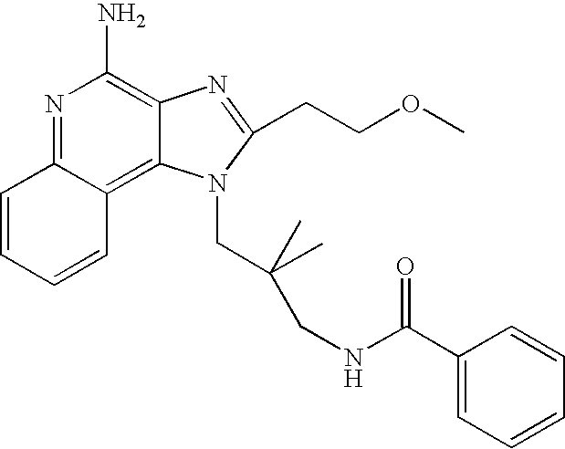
N1=C2C(=C3C(=C1N)N=C(CCOC)N3CC(CNC(C1=CC=CC=C1)=O)(C)C)C=CC=C2
